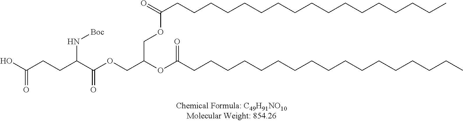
C(CCC(C(OCC(OC(CCCCCCCCCCCCCCCCC)=O)COC(CCCCCCCCCCCCCCCCC)=O)=O)N[Boc])(O)=O
